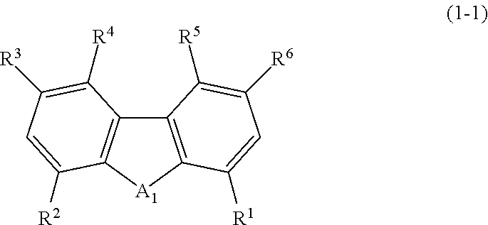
C12=C([A1]C3=C1C([R4])=C([R3])C=C3[R2])C([R1])=CC([R6])=C2[R5]
